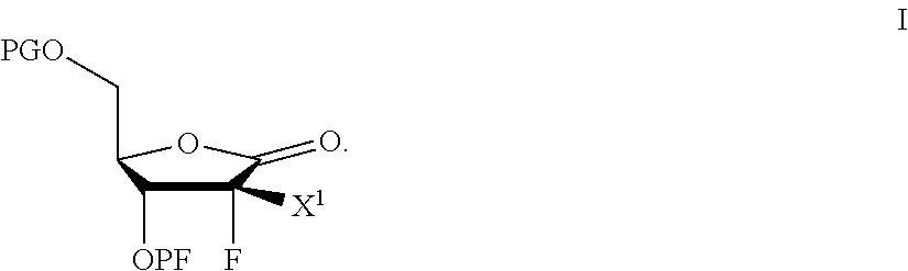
C1([X1])(F)C([OPF])C(C[PGO])OC1=O
